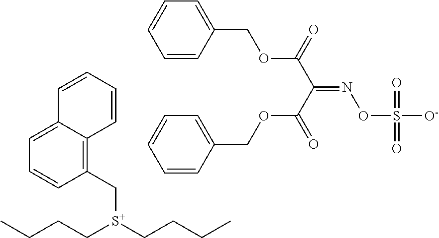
C([S+](CCCC)CCCC)C1=C2C(=CC=C1)C=CC=C2.C1=CC(COC(C(C(=O)OCC2=CC=CC=C2)=NOS([O-])(=O)=O)=O)=CC=C1
